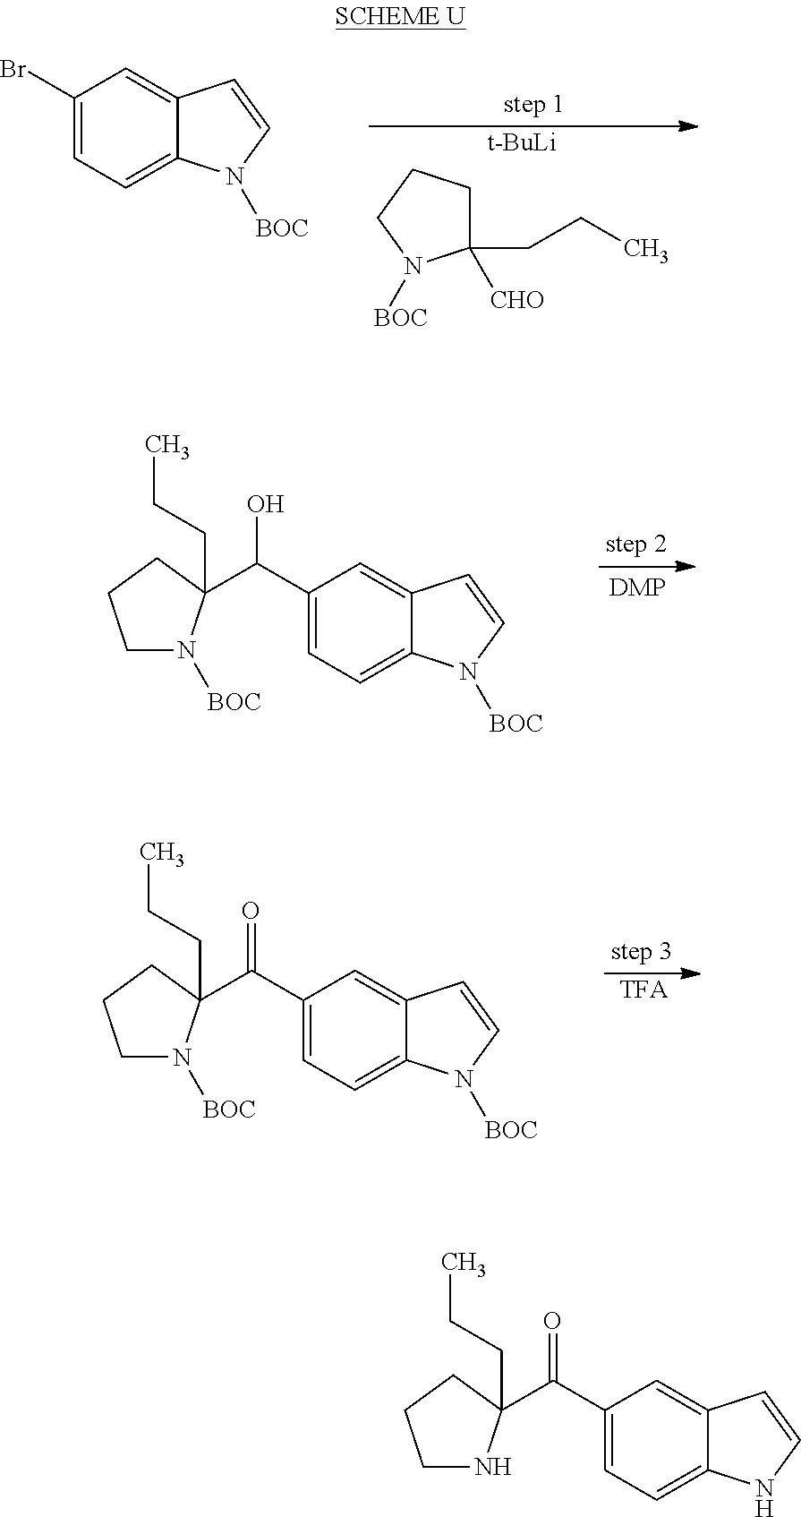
C1(C(O)C2(CCC)N([BOC])CCC2)=CC=C2C(=C1)C=CN2[BOC].C1(CCC)([CHO])CCCN1[BOC].[t-BuLi].C1(Br)=CC=C2C(=C1)C=CN2[BOC].C1(C(=O)C2(CCC)N([BOC])CCC2)=CC=C2C(=C1)C=CN2[BOC].[TFA].C1(C(=O)C2(CCC)NCCC2)=CC=C2C(=C1)C=CN2
